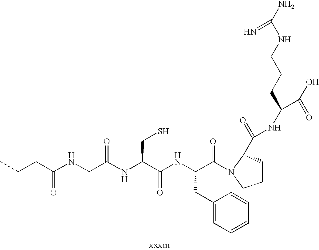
C(NCC(NC(C(NC(C(=O)N1C(C(=O)NC(C(O)=O)CCCNC(N)=N)CCC1)CC1=CC=CC=C1)=O)CS)=O)(CCC)=O
